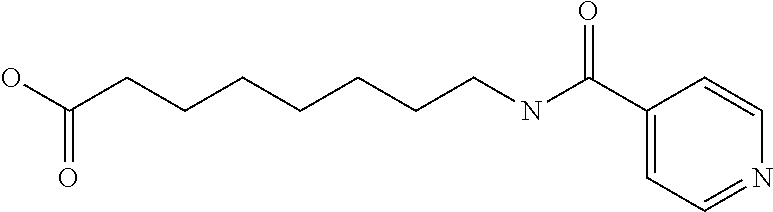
C1(C(NCCCCCCCC(O)=O)=O)=CC=NC=C1
